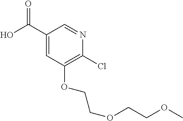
C1(C(O)=O)=CC(OCCOCCOC)=C(Cl)N=C1
